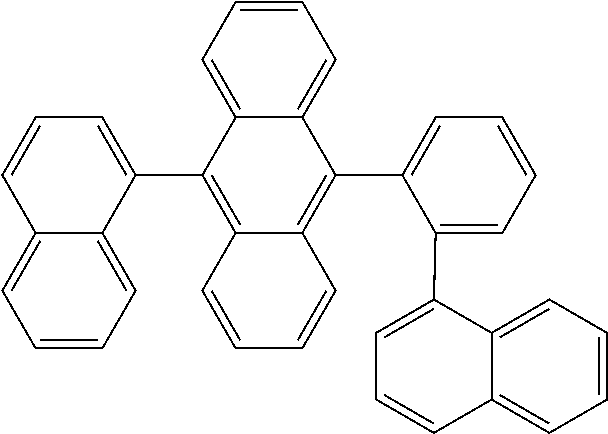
C1=C2C(C3=CC=CC4=CC=CC=C34)=C3C=CC=CC3=C(C3=CC=CC=C3C3=CC=CC4=CC=CC=C43)C2=CC=C1
